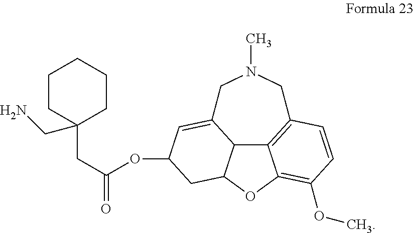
C12OC3=C(OC)C=CC4=C3C1C(=CC(OC(CC1(CN)CCCCC1)=O)C2)CN(C)C4
